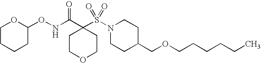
N(C(C1(S(N2CCC(COCCCCCC)CC2)(=O)=O)CCOCC1)=O)OC1OCCCC1
